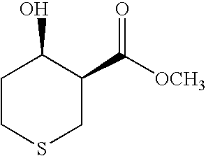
C1CSCC(C([OCH3])=O)C1O
